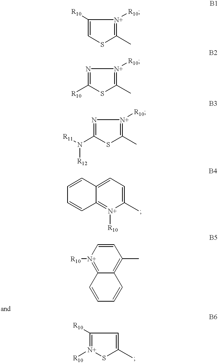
[R10]C1=CSC(C)=[N+]1[R10].N1=C([R10])SC(C)=[N+]1[R10].N1=C(N([R11])[R12])SC(C)=[N+]1[R10].C12=[N+]([R10])C(C)=CC=C1C=CC=C2.[R10][N+]1=C2C(=C(C)C=C1)C=CC=C2.[R10]C1=[N+]([R10])SC(C)=C1
